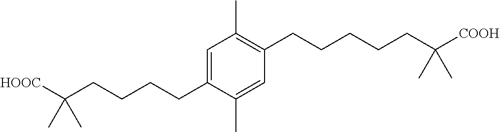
C1=C(CCCCC([HOOC])(C)C)C(C)=CC(CCCCCC([COOH])(C)C)=C1C
